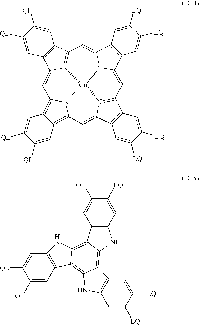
C1([QL])=CC2=C(C=C1[QL])NC1=C3C(=C4C(=C21)NC1=C4C=C([LQ])C([LQ])=C1)NC1=C3C=C([QL])C([LQ])=C1.C12=C3N4C(=C1C=C([QL])C([QL])=C2)C=C1C2=C(C5=N1[Cu]41N4=C(C6=C(C4=C3)C=C([QL])C([QL])=C6)C=C3N1C(=C5)C1=C3C=C([LQ])C([LQ])=C1)C=C([LQ])C([LQ])=C2
